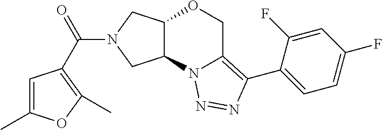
C(N1CC2C(C1)OCC1=C(C3=CC=C(F)C=C3F)N=NN21)(=O)C1=C(C)OC(C)=C1
